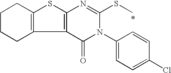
C12=C(C3=C(S1)N=C(SC)N(C1=CC=C(Cl)C=C1)C3=O)CCCC2
